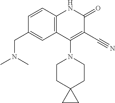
C1=CC2=C(C=C1CN(C)C)C(N1CCC3(CC1)CC3)=C(C#N)C(=O)N2
